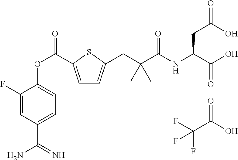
FC(C(O)=O)(F)F.C1=C(C(OC2=CC=C(C(=N)N)C=C2F)=O)SC(CC(C(NC(C(O)=O)CC(=O)O)=O)(C)C)=C1
